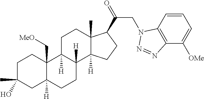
C1C(C)(O)CC2([H])C(C[MeO])(C1)C1([H])C([H])(CC2)C2([H])C(C)(CC1)C(C(=O)CN1C3=C(C([OMe])=CC=C3)N=N1)CC2
